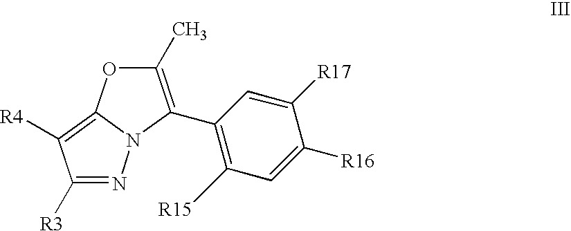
C1([R3])=NN2C(=C1[R4])OC(C)=C2C1=C([R15])C=C([R16])C([R17])=C1
